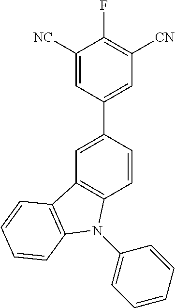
C1([NC])=CC(C2=CC3=C(C=C2)N(C2=CC=CC=C2)C2=C3C=CC=C2)=CC([CN])=C1F
